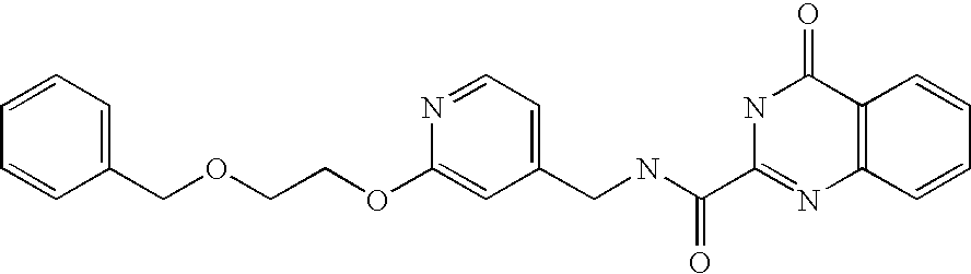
C1(CNC(C2=NC3=C(C(=O)N2)C=CC=C3)=O)=CC=NC(OCCOCC2=CC=CC=C2)=C1
